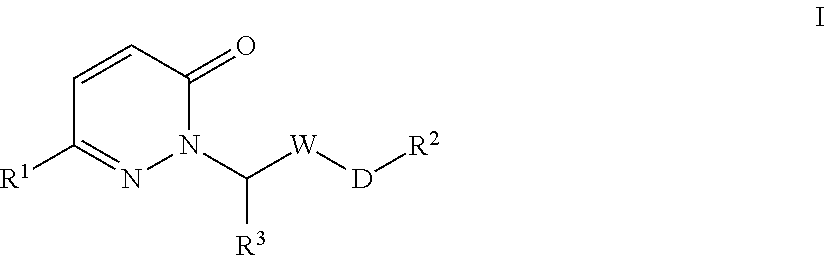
C1=CC(=O)N(C([W][D][R2])[R3])N=C1[R1]
